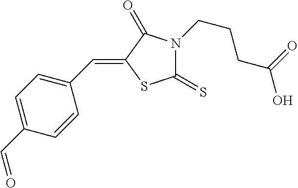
C1(=S)N(CCCC(O)=O)C(=O)C(=CC2=CC=C(C=O)C=C2)S1
